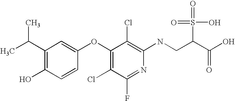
N(C1=C(Cl)C(OC2=CC(C(C)C)=C(O)C=C2)=C(Cl)C(F)=N1)CC(C(O)=O)S(=O)(O)=O
